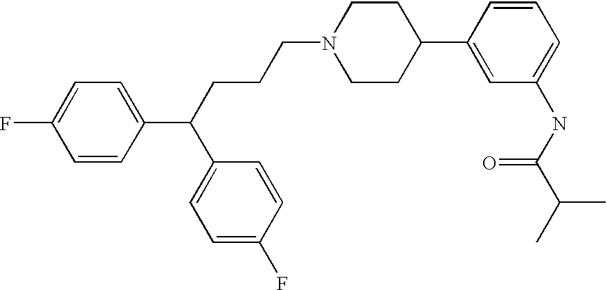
C(CCCN1CCC(C2=CC(NC(C(C)C)=O)=CC=C2)CC1)(C1=CC=C(F)C=C1)C1=CC=C(F)C=C1
